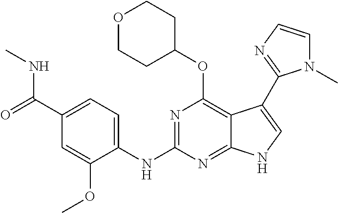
N(C1=NC(OC2CCOCC2)=C2C(=N1)NC=C2C1=NC=CN1C)C1=CC=C(C(=O)NC)C=C1OC
